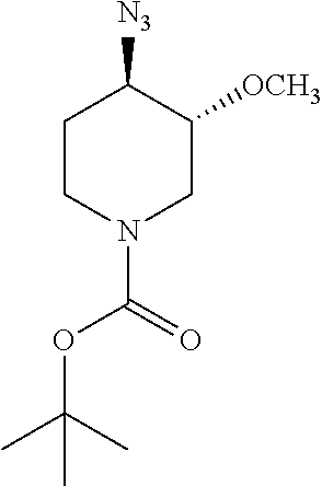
C1CN(C(=O)OC(C)(C)C)CC([OCH3])C1[N3]
